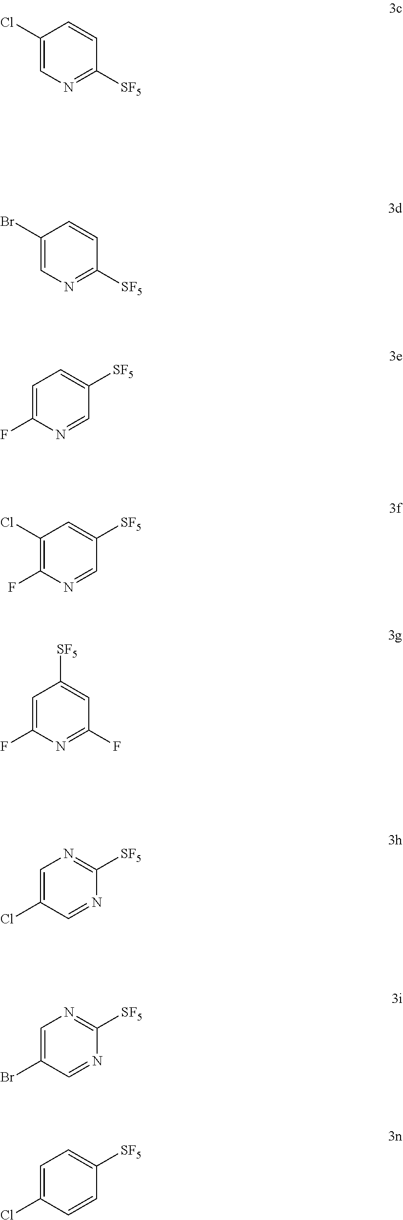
C1(Cl)=CN=C([SF5])C=C1.C1(Br)=CN=C([SF5])C=C1.C1=C(F)N=CC([SF5])=C1.C1(Cl)=C(F)N=CC([SF5])=C1.C1=C(F)N=C(F)C=C1[SF5].C1=C(Cl)C=NC([SF5])=N1.C1=C(Br)C=NC([SF5])=N1.C1=C(Cl)C=CC([SF5])=C1
